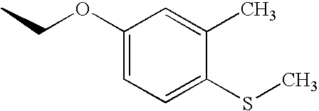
CCOC1=CC=C(SC)C(C)=C1
